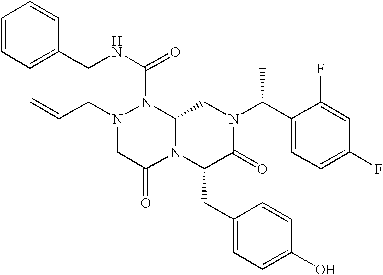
N1(C(NCC2=CC=CC=C2)=O)N(CC=C)CC(=O)N2C1CN(C(C1=CC=C(F)C=C1F)C)C(=O)C2CC1=CC=C(O)C=C1
